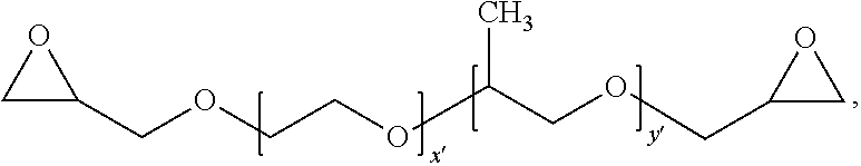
C1C(COCCOC(COCC2CO2)C)O1
